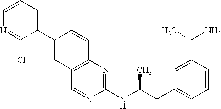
C1=CC=C(C2=CC3=C(C=C2)N=C(NC(CC2=CC=CC(C(C)N)=C2)C)N=C3)C(Cl)=N1
